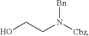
OCCN([Cbz])[Bn]
